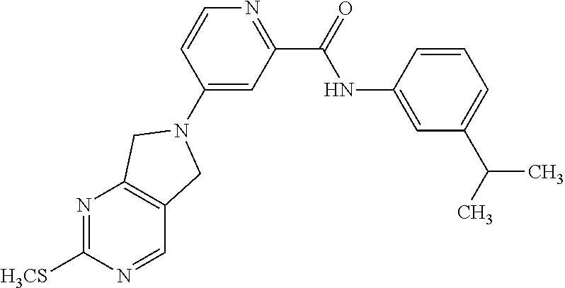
N1=C([H3CS])N=CC2=C1CN(C1=CC(C(NC3=CC(C(C)C)=CC=C3)=O)=NC=C1)C2
